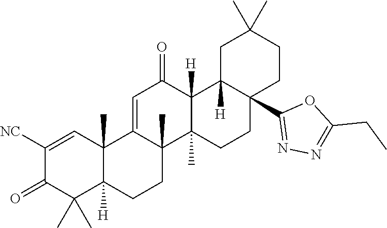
C1([NC])=CC2(C)C([H])(C(C)(C)C1=O)CCC1(C)C2=CC(=O)C2([H])C1(C)CCC1(C3=NN=C(CC)O3)C2([H])CC(C)(C)CC1
